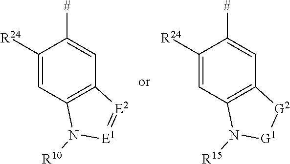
C1([R24])=CC2=C(C=C1[#])[E2]=[E1]N2[R10].C1([R24])=CC2=C(C=C1[#])[G2][G1]N2[R15]
